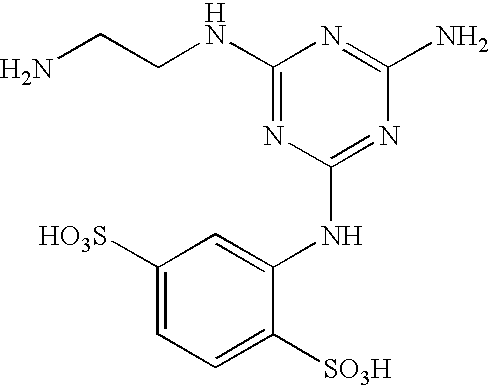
C1(NCCN)=NC(NC2=CC([HO3S])=CC=C2[SO3H])=NC(N)=N1
